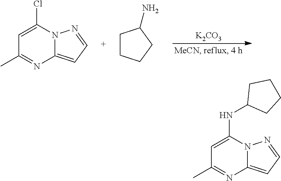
[K2CO3].C1=C(Cl)N2C(=CC=N2)N=C1C.C1CCCC1N.C1=C(NC2CCCC2)N2C(=CC=N2)N=C1C
